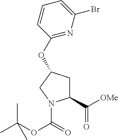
C1(OC2CC(C([OMe])=O)N(C(=O)OC(C)(C)C)C2)=NC(Br)=CC=C1
